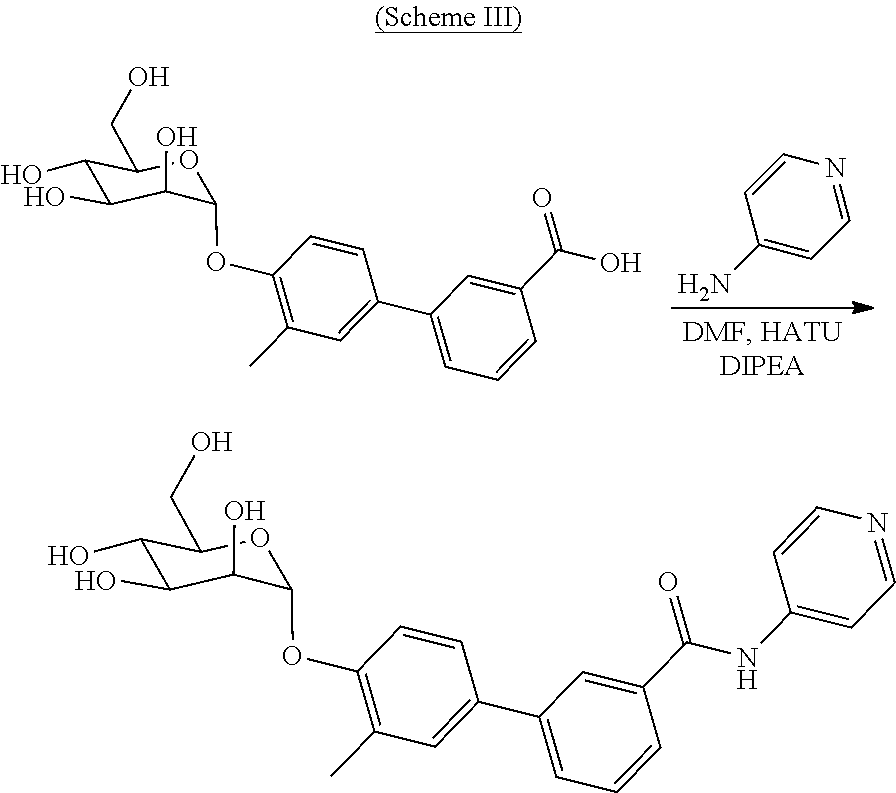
C1(CO)C(O)C(O)C(O)C(OC2=C(C)C=C(C3=CC=CC(C(=O)O)=C3)C=C2)O1.C1(N)=CC=NC=C1.C1(CO)C(O)C(O)C(O)C(OC2=C(C)C=C(C3=CC=CC(C(=O)NC4=CC=NC=C4)=C3)C=C2)O1
